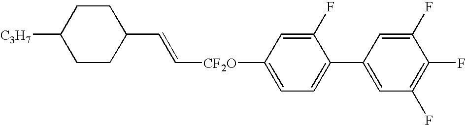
C([CF2O]C1=CC=C(C2=CC(F)=C(F)C(F)=C2)C(F)=C1)=CC1CCC([C3H7])CC1
